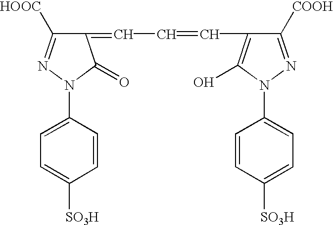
C1(=CC=CC2=C(O)N(C3=CC=C([SO3H])C=C3)N=C2[COOH])C([HOOC])=NN(C2=CC=C([SO3H])C=C2)C1=O
